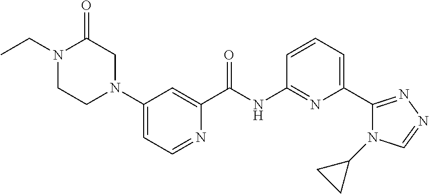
C1(N2CC(=O)N(CC)CC2)=CC=NC(C(NC2=NC(C3=NN=CN3C3CC3)=CC=C2)=O)=C1
